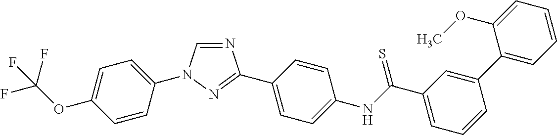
C1=CC(N2C=NC(C3=CC=C(NC(C4=CC=CC(C5=CC=CC=C5OC)=C4)=S)C=C3)=N2)=CC=C1OC(F)(F)F
